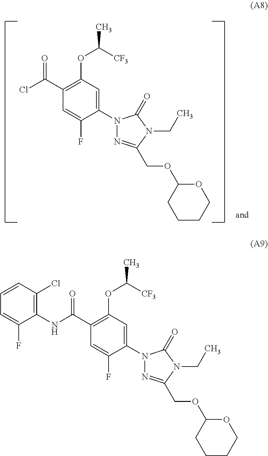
C(C1=C(OC(C)[CF3])C=C(N2N=C(COC3CCCCO3)N(CC)C2=O)C(F)=C1)(NC1=C(Cl)C=CC=C1F)=O.C(C1=C(OC(C)[CF3])C=C(N2N=C(COC3CCCCO3)N(CC)C2=O)C(F)=C1)(Cl)=O
